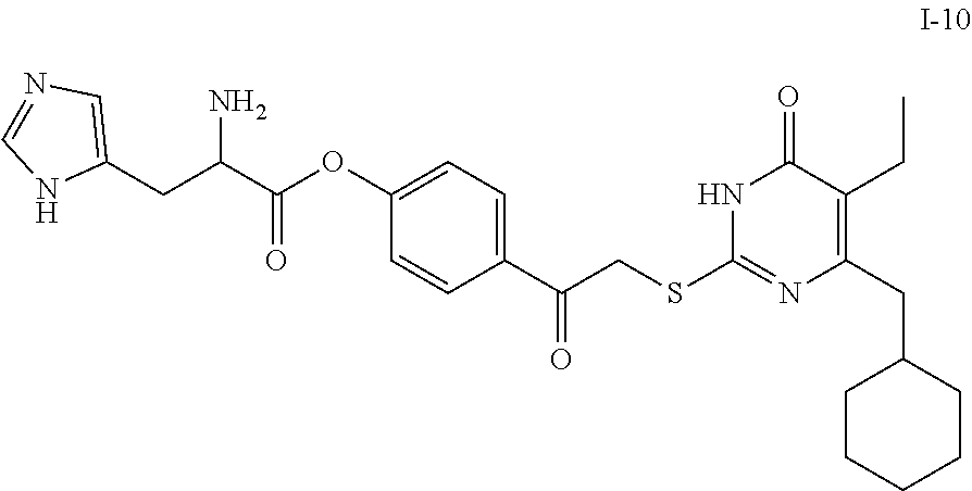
C(C1=C(CC)C(=O)NC(SCC(C2=CC=C(OC(=O)C(CC3=CN=CN3)N)C=C2)=O)=N1)C1CCCCC1
